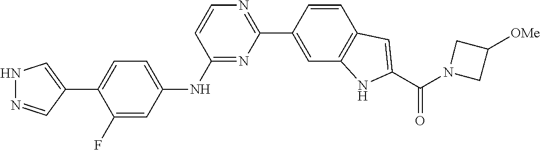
N1=C(NC2=CC=C(C3=CNN=C3)C(F)=C2)C=CN=C1C1=CC2=C(C=C1)C=C(C(=O)N1CC([OMe])C1)N2
